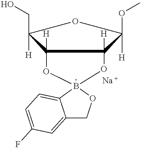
C12([H])OB3(OC1([H])C([H])(OC)OC2([H])CO)OCC1=CC(F)=CC=C13.[Na]
